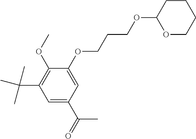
C1=C(C(=O)C)C=C(OCCCOC2OCCCC2)C(OC)=C1C(C)(C)C
